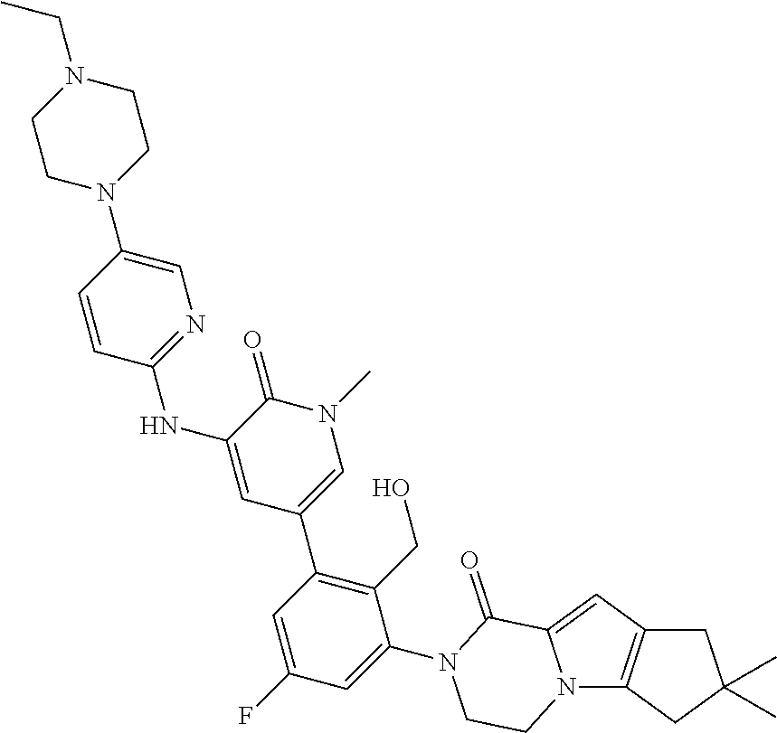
N12C3=C(C=C1C(=O)N(C1=CC(F)=CC(C4=CN(C)C(=O)C(NC5=NC=C(N6CCN(CC)CC6)C=C5)=C4)=C1CO)CC2)CC(C)(C)C3
